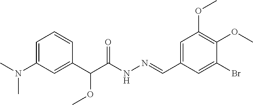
C1=C(C=NNC(C(OC)C2=CC(N(C)C)=CC=C2)=O)C=C(Br)C(OC)=C1OC
